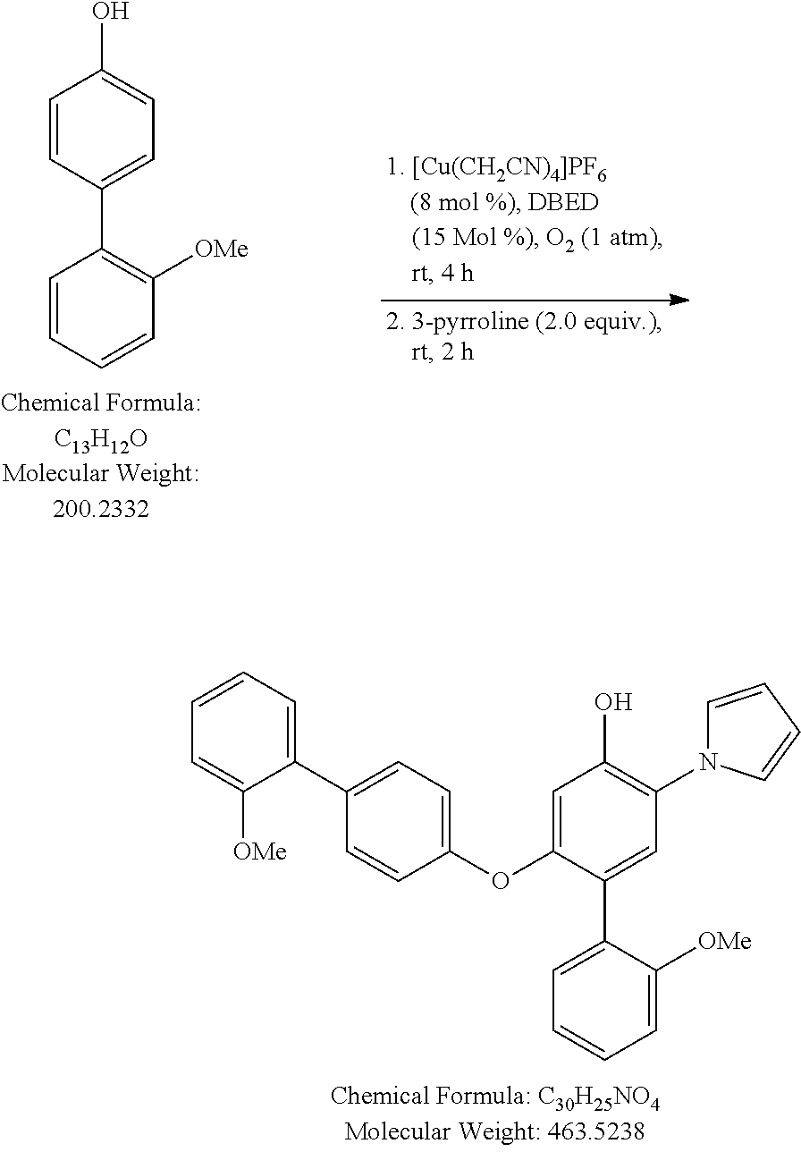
C1=CC(C2=C([OMe])C=CC=C2)=CC=C1O.C1(OC2=CC(O)=C(N3C=CC=C3)C=C2C2=CC=CC=C2[OMe])=CC=C(C2=CC=CC=C2[OMe])C=C1
